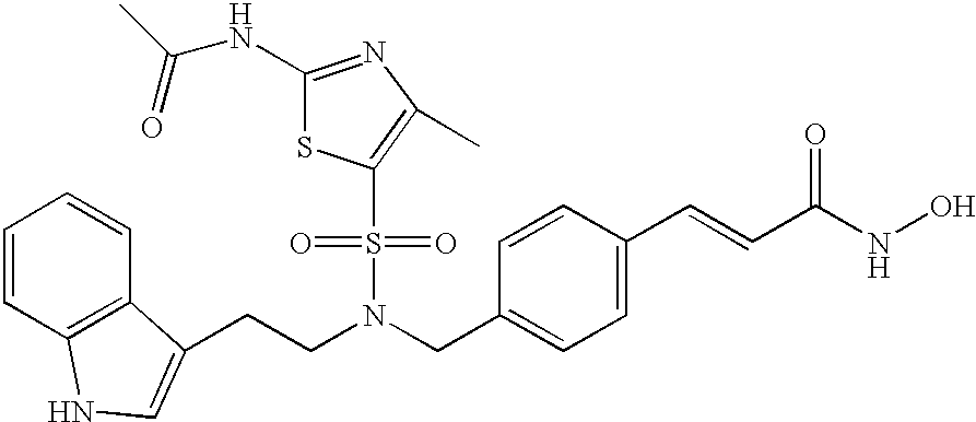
C1=CC2=C(C=C1)C(CCN(CC1=CC=C(C=CC(NO)=O)C=C1)S(=O)(=O)C1=C(C)N=C(NC(C)=O)S1)=CN2
